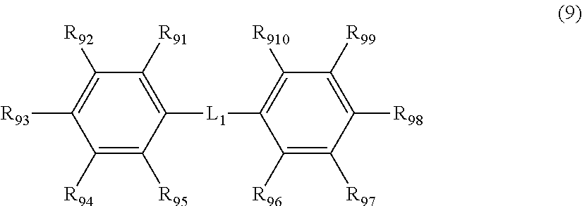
C1([R94])=C([R95])C([L1]C2=C([R910])C([R99])=C([R98])C([R97])=C2[R96])=C([R91])C([R92])=C1[R93]
